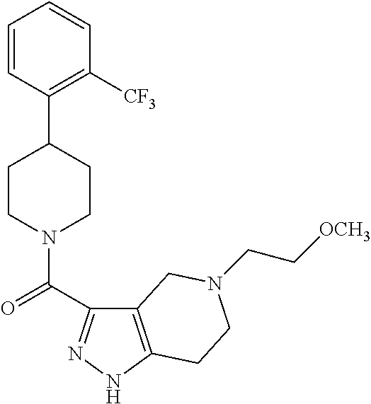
C1=CC(C2CCN(C(=O)C3=NNC4=C3CN(CC[OCH3])CC4)CC2)=C([CF3])C=C1
